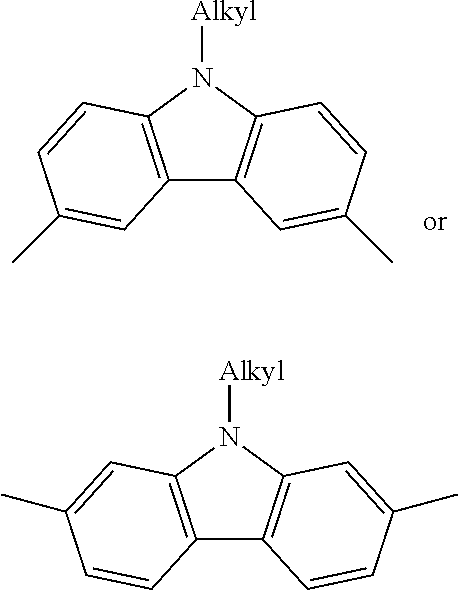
C12=C(N([Alkyl])C3=C1C=C(C)C=C3)C=CC(C)=C2.C12=C(N([Alkyl])C3=C1C=CC(C)=C3)C=C(C)C=C2
